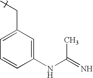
C1(CC)=CC=CC(NC(=N)C)=C1
